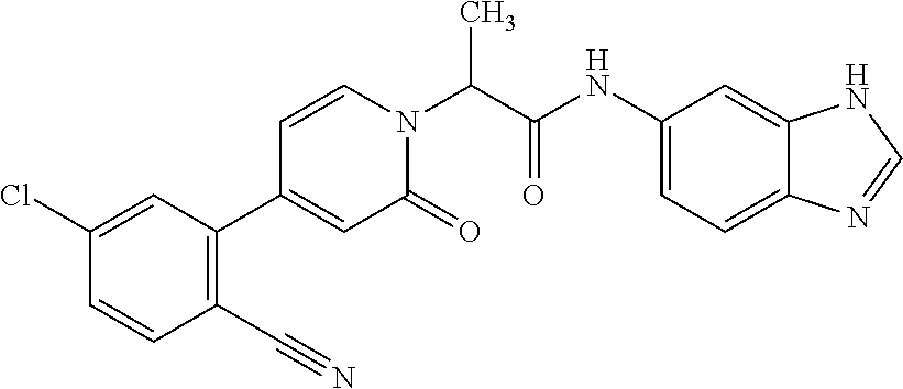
CC(N1C=CC(C2=C(C#N)C=CC(Cl)=C2)=CC1=O)C(NC1=CC=C2C(=C1)NC=N2)=O
